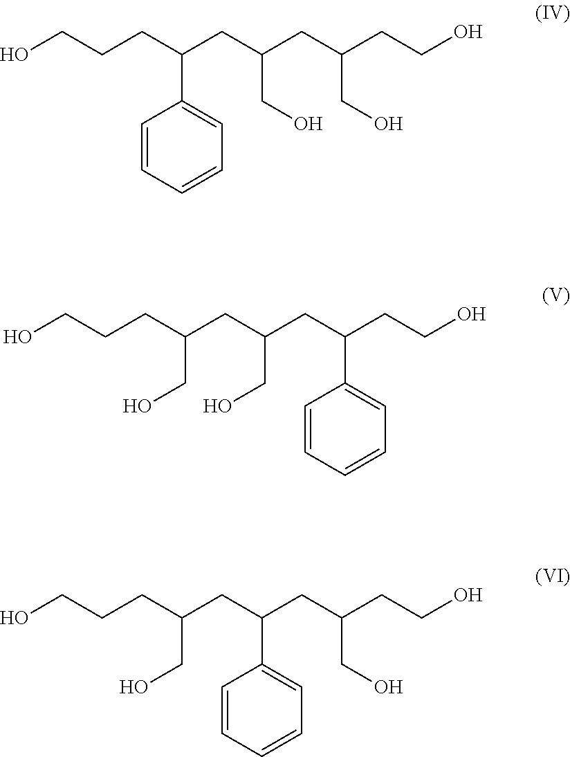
OCCCC(CC(CC(CCO)CO)CO)C1=CC=CC=C1.OCCCC(CC(CC(CCO)C1=CC=CC=C1)CO)CO.OCCCC(CC(CC(CCO)CO)C1=CC=CC=C1)CO
